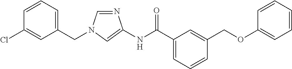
C1=NC(NC(=O)C2=CC=CC(COC3=CC=CC=C3)=C2)=CN1CC1=CC=CC(Cl)=C1
